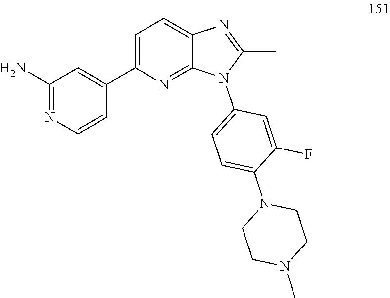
N1(C2=CC=C(N3C(C)=NC4=CC=C(C5=CC(N)=NC=C5)N=C34)C=C2F)CCN(C)CC1
